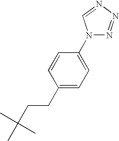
C1=CC(CCC(C)(C)C)=CC=C1N1N=NN=C1
